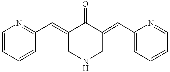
C1=CC=CC(C=C2CNCC(=CC3=CC=CC=N3)C2=O)=N1
